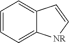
C1=CC=C2C(=C1)C=C[NR]2
